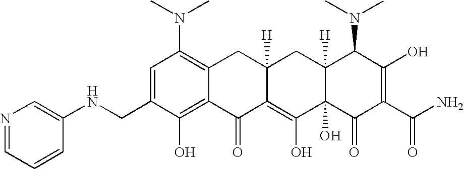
C1(CNC2=CN=CC=C2)=CC(N(C)C)=C2C(=C1O)C(=O)C1=C(O)C3(O)C([H])(CC1([H])C2)C(N(C)C)C(O)=C(C(N)=O)C3=O
